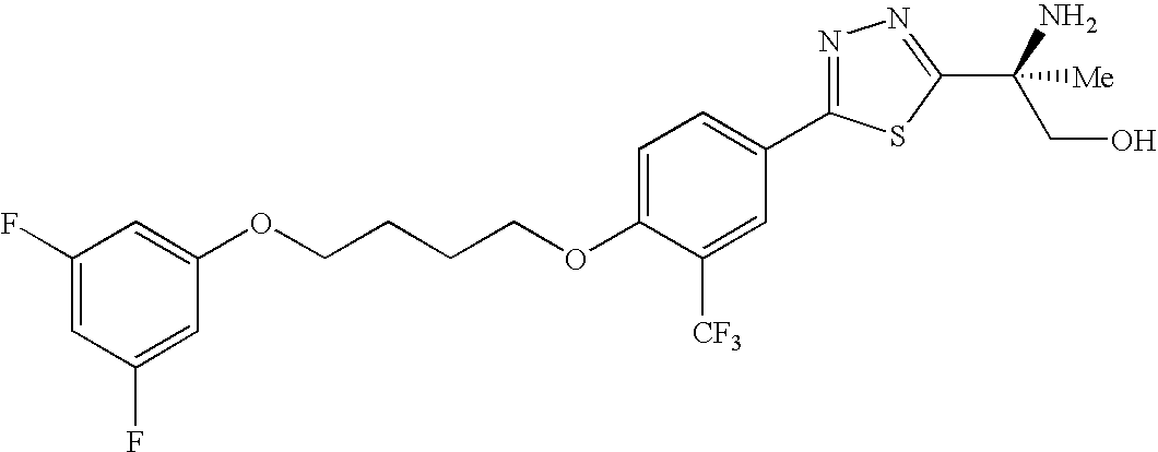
O(CCCCOC1=CC=C(C2=NN=C(C(CO)(N)[Me])S2)C=C1[CF3])C1=CC(F)=CC(F)=C1
